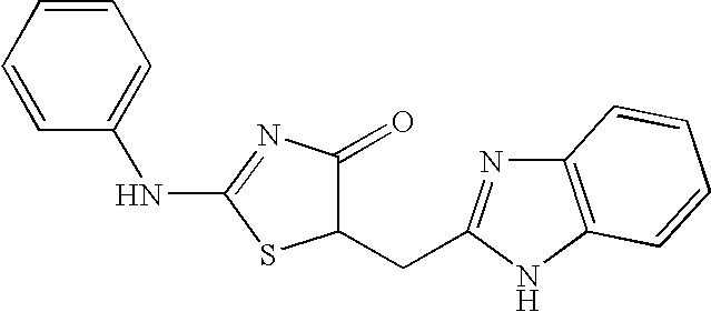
C1=CC=CC(NC2=NC(=O)C(CC3=NC4=C(N3)C=CC=C4)S2)=C1
